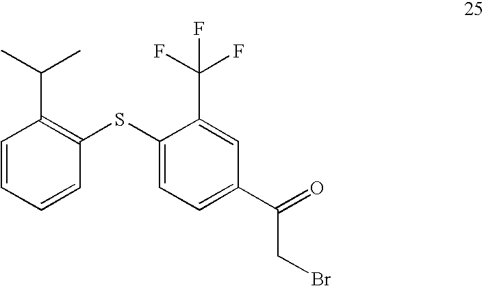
C1=CC=CC(SC2=CC=C(C(CBr)=O)C=C2C(F)(F)F)=C1C(C)C
